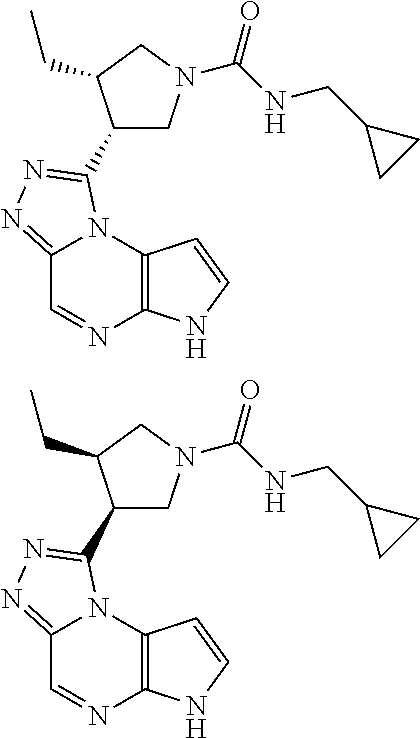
C12=NN=C(C3CN(C(NCC4CC4)=O)CC3CC)N1C1=C(N=C2)NC=C1.C12=NN=C(C3CN(C(NCC4CC4)=O)CC3CC)N1C1=C(N=C2)NC=C1
